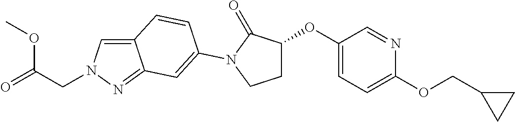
C12=CN(CC(OC)=O)N=C1C=C(N1C(=O)C(OC3=CC=C(OCC4CC4)N=C3)CC1)C=C2
